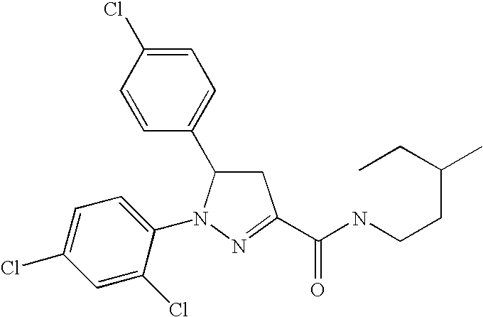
C1=C(Cl)C=CC(C2CC(C(=O)NCCC(CC)C)=NN2C2=CC=C(Cl)C=C2Cl)=C1
